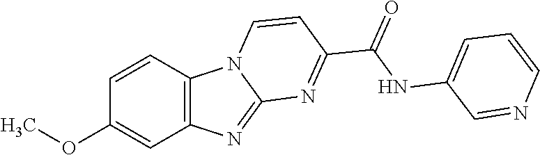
C1=CC2=C(C=C1OC)N=C1N2C=CC(C(NC2=CC=CN=C2)=O)=N1
